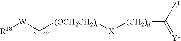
[R18][W]C[(OCH2CH2)c][X][(CH2)d]C([Z1])=[Y1]
